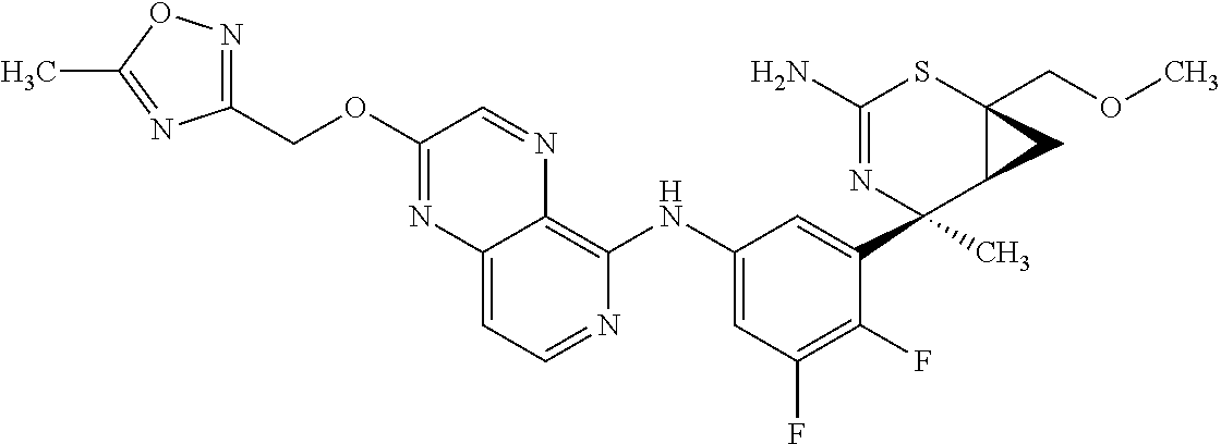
C12=CC=NC(NC3=CC(F)=C(F)C(C4(C)N=C(N)SC5(COC)C4C5)=C3)=C1N=CC(OCC1=NOC(C)=N1)=N2
